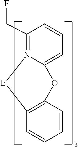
C1(CF)=N2C(=CC=C1)OC1=C(C=CC=C1)[Ir]2
